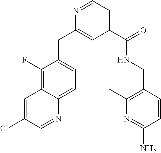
C1=C(Cl)C=NC2=CC=C(CC3=CC(C(NCC4=C(C)N=C(N)C=C4)=O)=CC=N3)C(F)=C12
